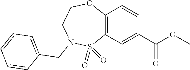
C12=C(C=C(C(OC)=O)C=C1)S(=O)(=O)N(CC1=CC=CC=C1)CCO2
